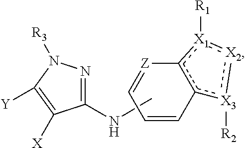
C1(NC)=NN([R3])C([Y])=C1[X].c12c([X1]([R1]):[X2]:[X3]1[R2])[Z]=CC=C2
